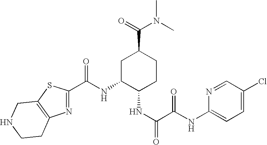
N1=C(C(NC2C(NC(C(NC3=CC=C(Cl)C=N3)=O)=O)CCC(C(N(C)C)=O)C2)=O)SC2=C1CCNC2
